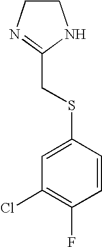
C1=CC(SCC2=NCCN2)=CC(Cl)=C1F
